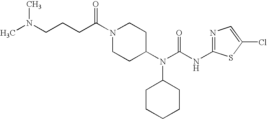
C(CC(N1CCC(N(C(NC2=NC=C(Cl)S2)=O)C2CCCCC2)CC1)=O)CN(C)C
